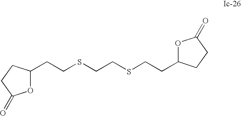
C(CSCCSCCC1OC(=O)CC1)C1OC(=O)CC1
